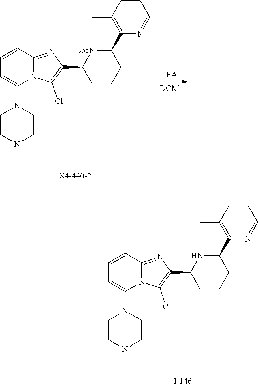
C1=CC2=NC(C3CCCC(C4=C(C)C=CC=N4)N3)=C(Cl)N2C(N2CCN(C)CC2)=C1.C1=CC2=NC(C3CCCC(C4=C(C)C=CC=N4)[BocN]3)=C(Cl)N2C(N2CCN(C)CC2)=C1
